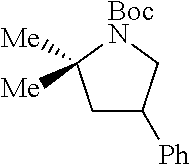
C1C([Ph])C[BocN]C1([Me])[Me]
